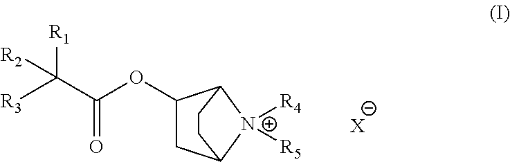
C1(OC(C([R3])([R1])[R2])=O)CC2[N+]([R4])([R5])C1CC2.[X]
